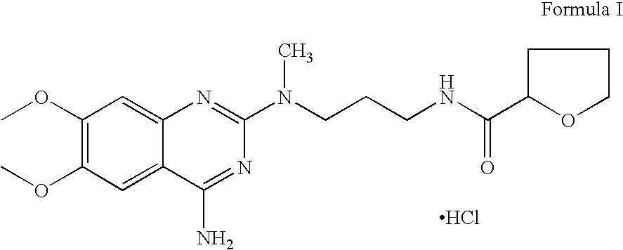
COC1=C(OC)C=C2C(=C1)N=C(N(CCCNC(=O)C1CCCO1)C)N=C2N.Cl
